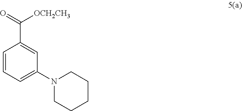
C1(C([OCH2CH3])=O)=CC(N2CCCCC2)=CC=C1
